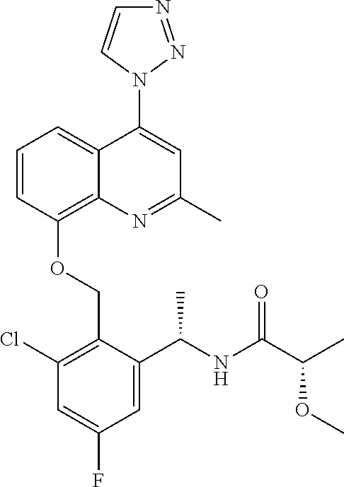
C1=CC(OCC2=C(Cl)C=C(F)C=C2C(NC(C(C)OC)=O)C)=C2C(=C1)C(N1N=NC=C1)=CC(C)=N2
